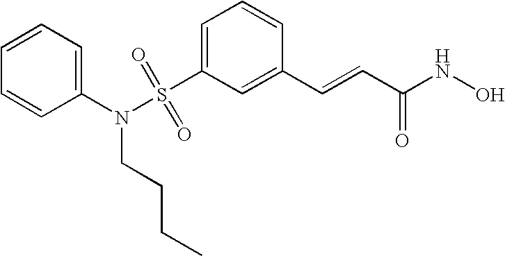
S(C1=CC=CC(C=CC(NO)=O)=C1)(N(C1=CC=CC=C1)CCCC)(=O)=O
